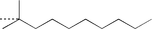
CC(CCCCCCCC)(C)C
